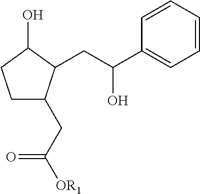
C1CC(O)C(CC(C2=CC=CC=C2)O)C1CC([OR1])=O
